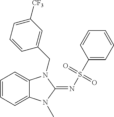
C1=CC=C2C(=C1)N(CC1=CC([CF3])=CC=C1)C(=NS(=O)(=O)C1=CC=CC=C1)N2C
